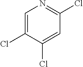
C1=C(Cl)C(Cl)=CC(Cl)=N1
